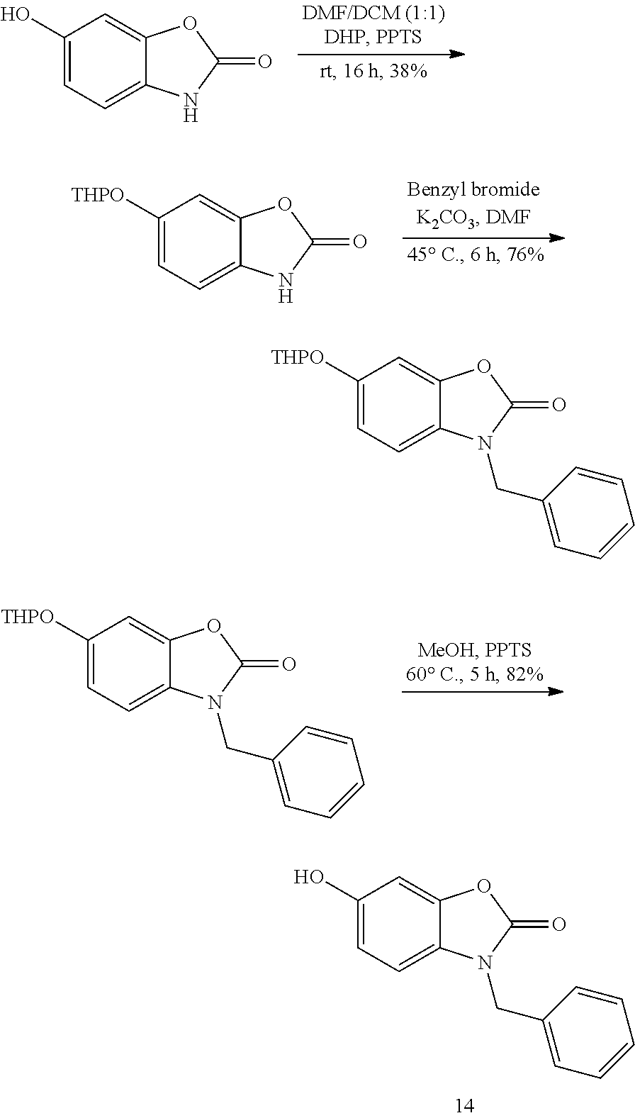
C1(O)=CC=C2C(=C1)OC(=O)N2.C1([THPO])=CC=C2C(=C1)OC(=O)N2.C1([THPO])=CC=C2C(=C1)OC(=O)N2CC1=CC=CC=C1.C1(O)=CC=C2C(=C1)OC(=O)N2CC1=CC=CC=C1.C1([THPO])=CC=C2C(=C1)OC(=O)N2CC1=CC=CC=C1
